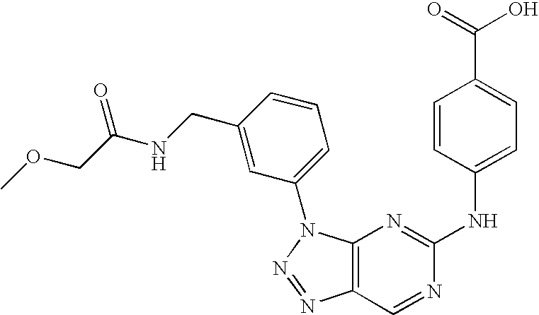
C12=C(N(C3=CC=CC(CNC(COC)=O)=C3)N=N1)N=C(NC1=CC=C(C(O)=O)C=C1)N=C2
